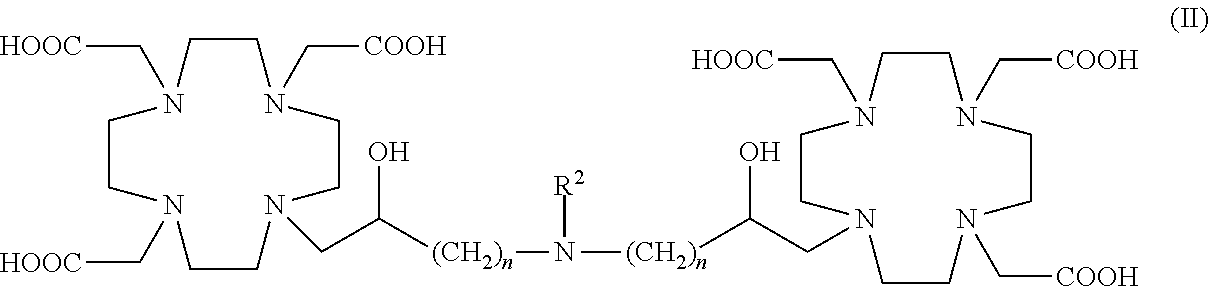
C1CN(C[COOH])CCN(CC([(CH2)n]N([R2])[(CH2)n]C(CN2CCN(C[HOOC])CCN(C[COOH])CCN(C[COOH])CC2)O)O)CCN(C[HOOC])CCN1C[HOOC]
